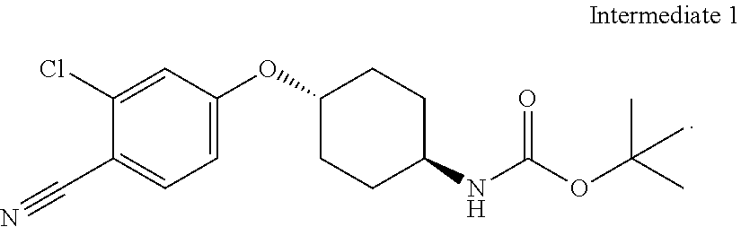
C1=C(OC2CCC(NC(OC(C)(C)C)=O)CC2)C=C(Cl)C(C#N)=C1
